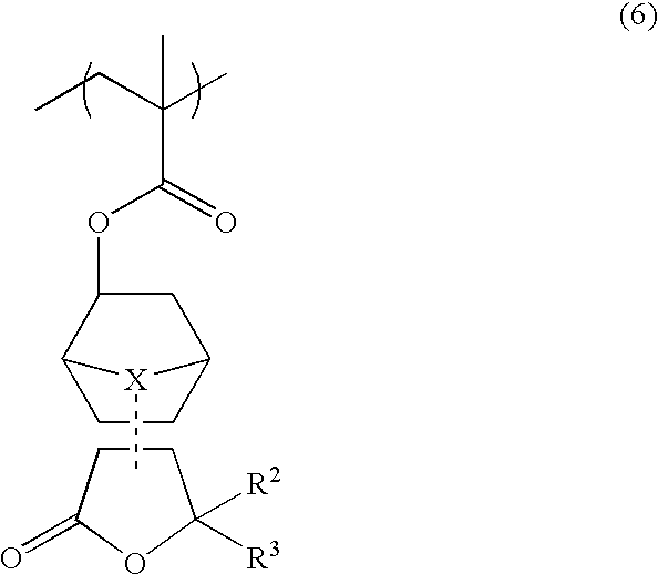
C1CC(=O)OC1([R3])[R2].C1C(OC(=O)C(C)(CC)C)C2CCC1[X]2C
